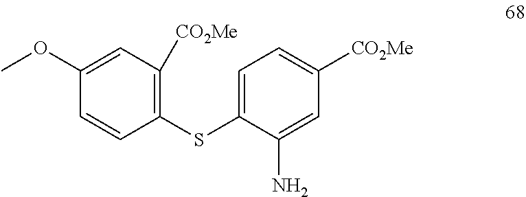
C1(OC)=CC([CO2Me])=C(SC2=CC=C([CO2Me])C=C2N)C=C1
